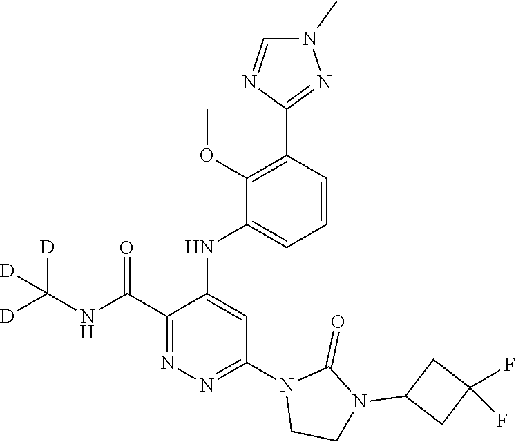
C1=CC(C2=NN(C)C=N2)=C(OC)C(NC2=CC(N3CCN(C4CC(F)(F)C4)C3=O)=NN=C2C(NC([D])([D])[D])=O)=C1
